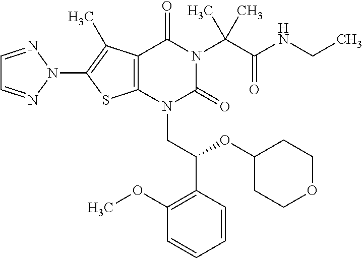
C12=C(C(C)=C(N3N=CC=N3)S1)C(=O)N(C(C(=O)NCC)(C)C)C(=O)N2CC(C1=C(OC)C=CC=C1)OC1CCOCC1
